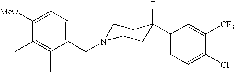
C1(CN2CCC(F)(C3=CC=C(Cl)C([CF3])=C3)CC2)=CC=C([MeO])C(C)=C1C
